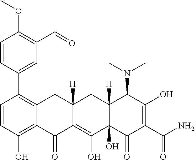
C1=CC(O)=C2C(=C1C1=CC(C=O)=C(OC)C=C1)CC1([H])C(=C(O)C3(O)C([H])(C1)C(N(C)C)C(O)=C(C(N)=O)C3=O)C2=O
